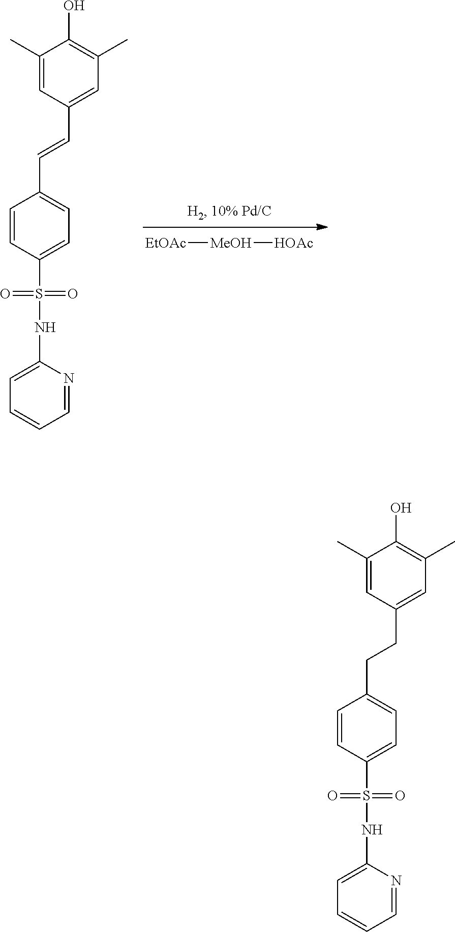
C1(C)=CC(CCC2=CC=C(S(NC3=CC=CC=N3)(=O)=O)C=C2)=CC(C)=C1O.[EtOAc][MeOH][HOAc].C1(C)=CC(C=CC2=CC=C(S(NC3=CC=CC=N3)(=O)=O)C=C2)=CC(C)=C1O
